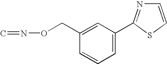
C1=C(C2=NC=CS2)C=C(CON=C)C=C1
